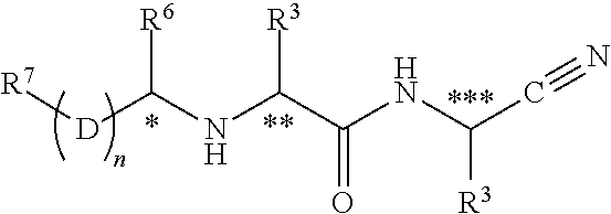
[R7][D]C(NC(C(NC(C#N)[R3])=O)[R3])[R6]
